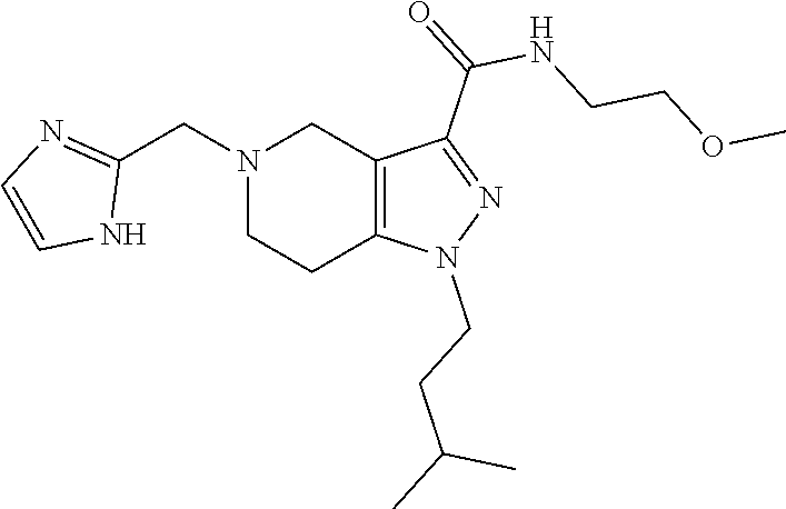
N1(CC2=NC=CN2)CCC2=C(C1)C(C(=O)NCCOC)=NN2CCC(C)C
